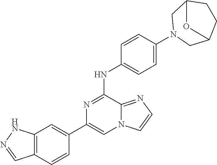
C1(C2=CC3=C(C=C2)C=NN3)=CN2C(=NC=C2)C(NC2=CC=C(N3CC4CCC(C3)O4)C=C2)=N1
